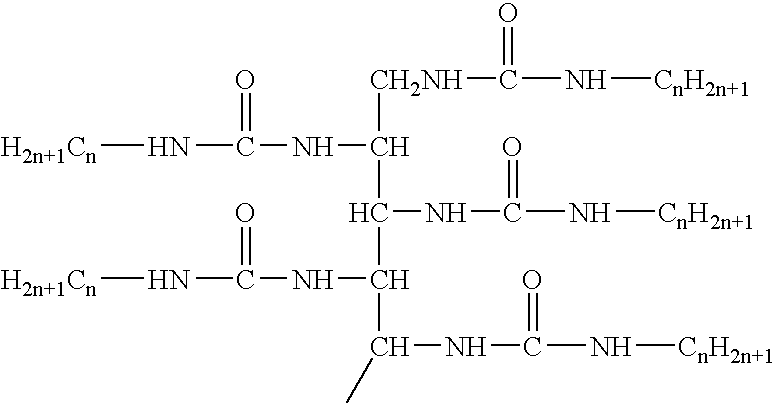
[CH2NH](C(C(NC(=O)N[CnH2n+1])C(C(NC(N[CnH2n+1])=O)C)NC(N[H2n+1Cn])=O)NC(N[H2n+1Cn])=O)C(N[CnH2n+1])=O
